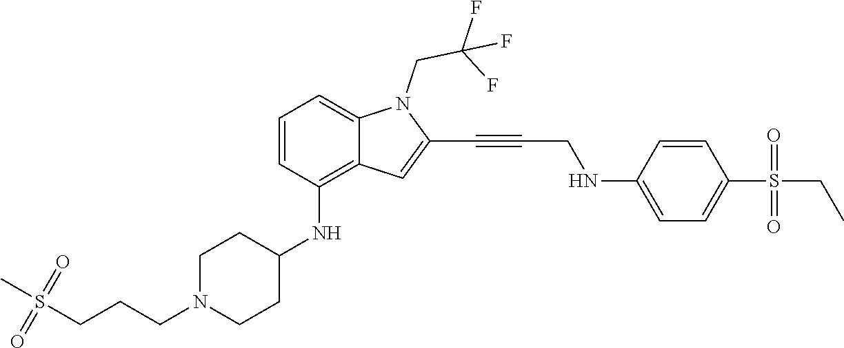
C(C#CC1=CC2=C(NC3CCN(CCCS(C)(=O)=O)CC3)C=CC=C2N1CC(F)(F)F)NC1=CC=C(S(CC)(=O)=O)C=C1
